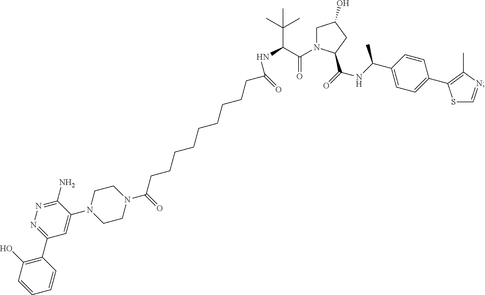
N1(C(CCCCCCCCCC(NC(C(N2CC(O)CC2C(=O)NC(C2=CC=C(C3=C(C)N=CS3)C=C2)C)=O)C(C)(C)C)=O)=O)CCN(C2=CC(C3=C(O)C=CC=C3)=NN=C2N)CC1
